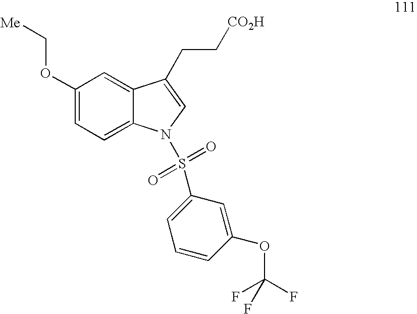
C1(OC[Me])=CC=C2C(=C1)C(CC[CO2H])=CN2S(=O)(=O)C1=CC=CC(OC(F)(F)F)=C1
